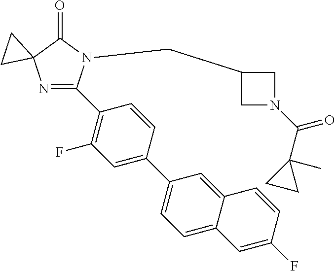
N1=C(C2=C(F)C=C(C3=CC=C4C(=C3)C=CC(F)=C4)C=C2)N(CC2CN(C(C3(C)CC3)=O)C2)C(=O)C12CC2
